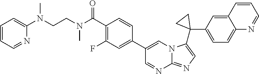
C1=CC=NC(N(CCN(C(C2=C(F)C=C(C3=CN4C(=NC=C4C4(C5=CC=C6C(=C5)C=CC=N6)CC4)N=C3)C=C2)=O)C)C)=C1
